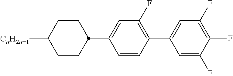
C1(C2CCC([CnH2n+1])CC2)=CC(F)=C(C2=CC(F)=C(F)C(F)=C2)C=C1
